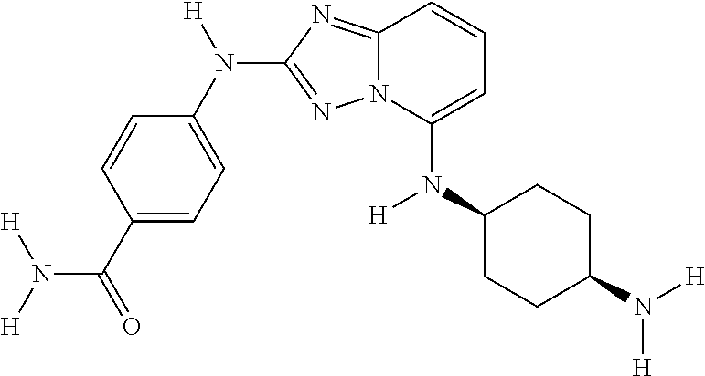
C1(C(=O)N([H])[H])=CC=C(N([H])C2=NN3C(=N2)C=CC=C3N(C2CCC(N([H])[H])CC2)[H])C=C1
